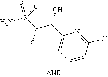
C1=CC(Cl)=NC(C(C(C)S(N)(=O)=O)O)=C1
